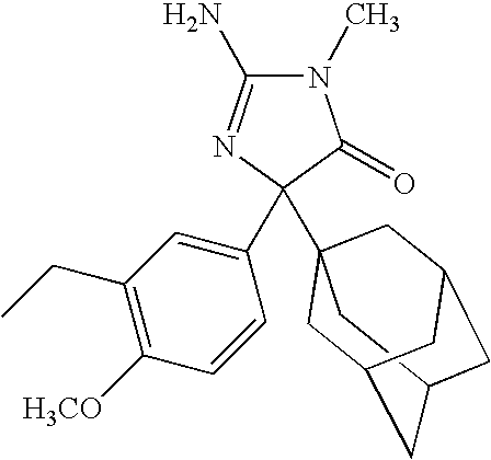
N1(C)C(N)=NC(C2=CC(CC)=C([H3CO])C=C2)(C23CC4CC(CC(C2)C4)C3)C1=O
